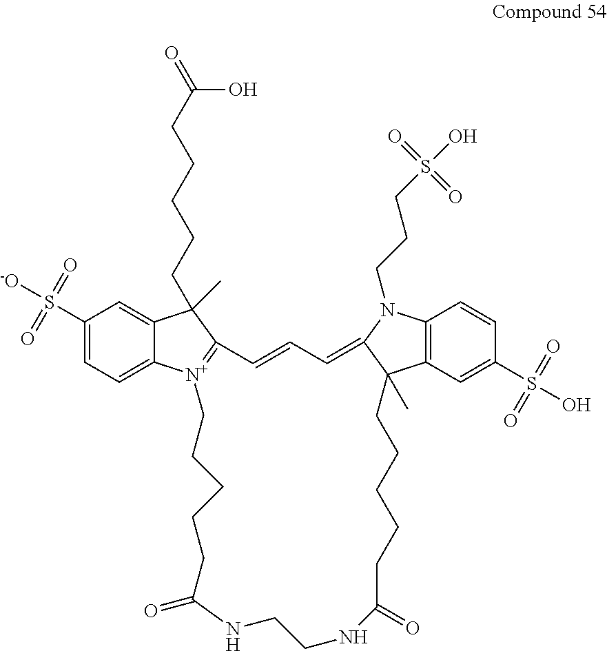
C1(S([-O])(=O)=O)=CC=C2C(=C1)C(CCCCCC(=O)O)(C)C1=[N+]2CCCCCC(=O)NCCNC(=O)CCCCCC2(C)C3=C(C=CC(S(O)(=O)=O)=C3)N(CCCS(O)(=O)=O)C2=CC=C1
